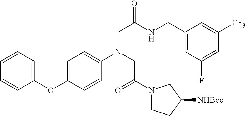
C1(OC2=CC=C(N(CC(=O)N3CCC([NHBoc])C3)CC(=O)NCC3=CC(F)=CC([CF3])=C3)C=C2)=CC=CC=C1
